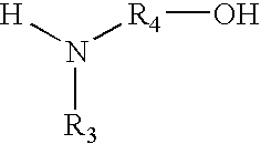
[H]N([R4]O)[R3]
